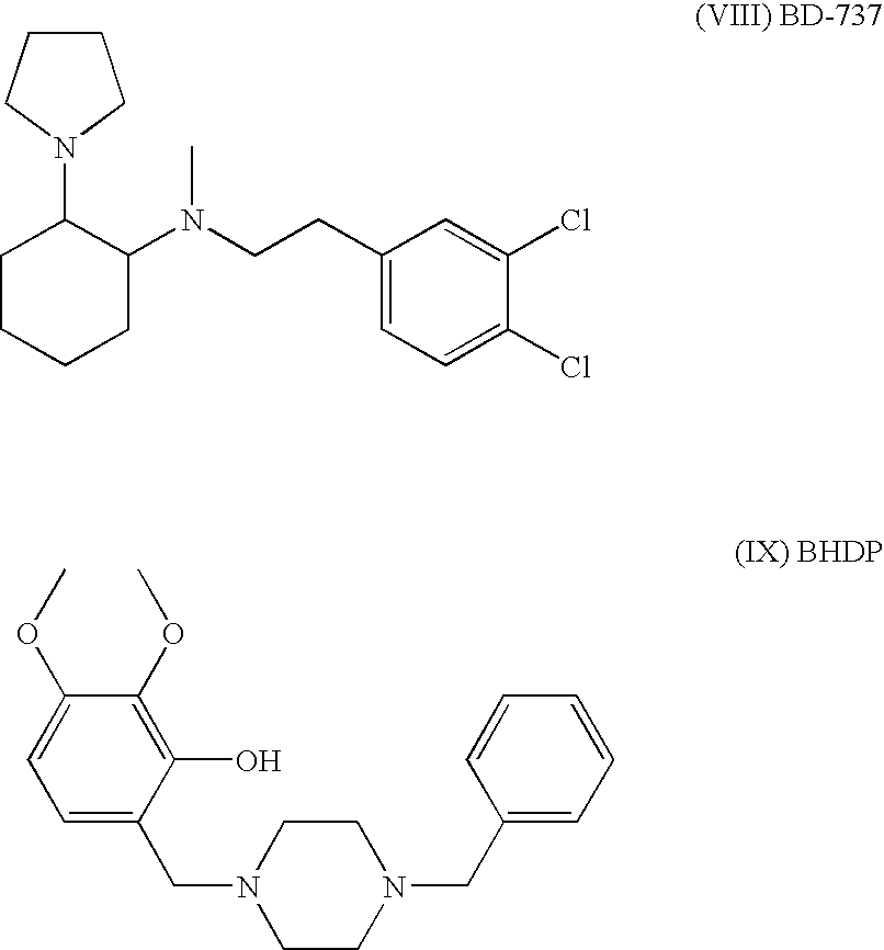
C1CCN(C2CCCCC2N(CCC2=CC=C(Cl)C(Cl)=C2)C)C1.O(C1=CC=C(CN2CCN(CC3=CC=CC=C3)CC2)C(O)=C1OC)C
